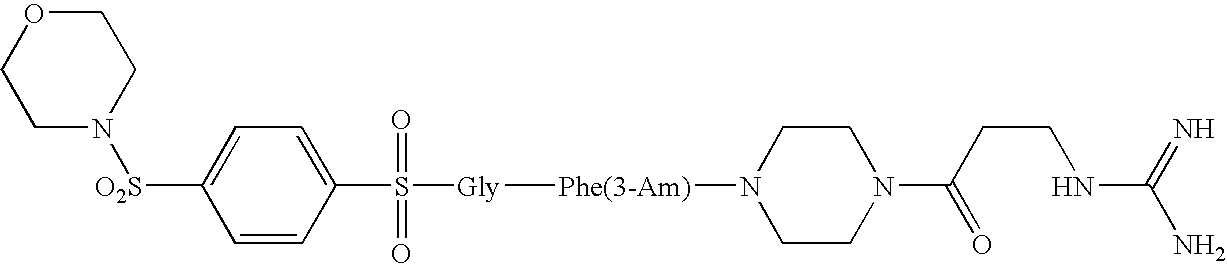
C1([O2S]N2CCOCC2)=CC=C(S(=O)(=O)[Gly][Phe(3-Am)]N2CCN(C(=O)CCNC(N)=N)CC2)C=C1
